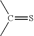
C(=S)(C)C
